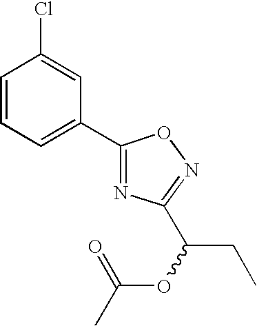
C1=CC=C(C2=NC(C(CC)OC(=O)C)=NO2)C=C1Cl
